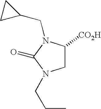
C1C([CO2H])N(CC2CC2)C(=O)N1CCC
